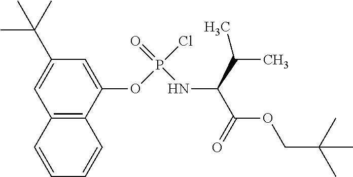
C1(OP(Cl)(=O)NC(C(=O)OCC(C)(C)C)C(C)C)=CC(C(C)(C)C)=CC2=C1C=CC=C2
